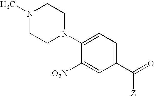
C1(N2CCN(C)CC2)=CC=C(C([Z])=O)C=C1[O2N]
